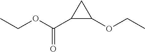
O(C(=O)C1C(OCC)C1)CC
